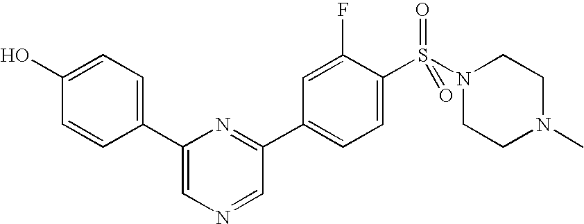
C1(O)=CC=C(C2=CN=CC(C3=CC=C(S(N4CCN(C)CC4)(=O)=O)C(F)=C3)=N2)C=C1
